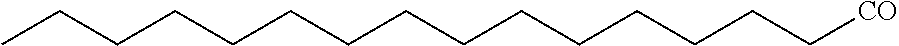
CCCCCCCCCCCCCCC[CO]
